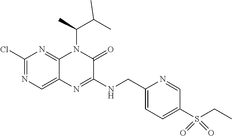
C1(Cl)=NC=C2C(=N1)N(C(C)C(C)C)C(=O)C(NCC1=CC=C(S(CC)(=O)=O)C=N1)=N2
